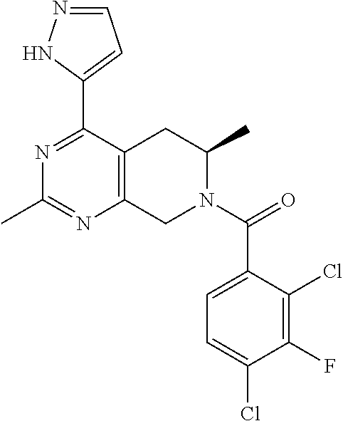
C1(C2=CC=NN2)=NC(C)=NC2=C1CC(C)N(C(C1=CC=C(Cl)C(F)=C1Cl)=O)C2
